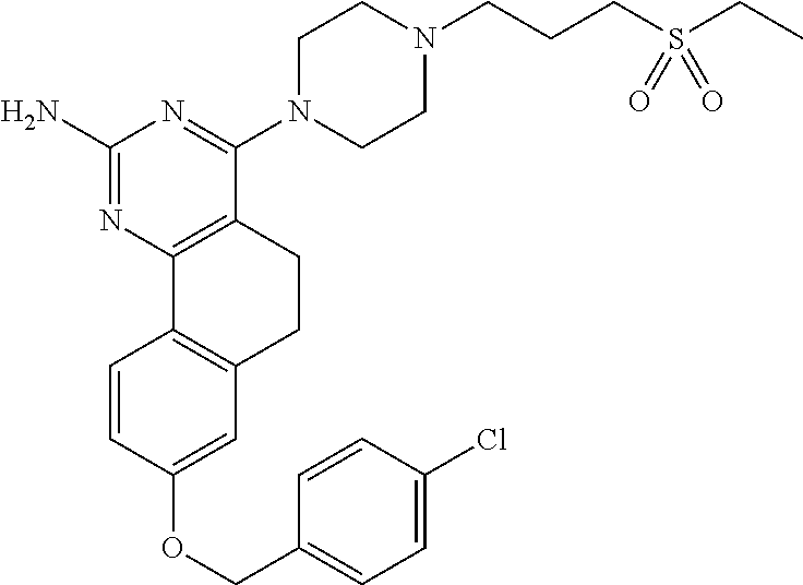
C1(N)=NC2=C(C(N3CCN(CCCS(CC)(=O)=O)CC3)=N1)CCC1=C2C=CC(OCC2=CC=C(Cl)C=C2)=C1
